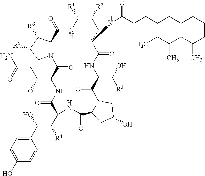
C1=C(O)C=CC(C(C(C2C(=O)NC(C(O)CC(N)=O)C(=O)N3C(C([R6])C([R5])C3)C(=O)NC([R1])C([R2])CC(NC(CCCCCCCCC(CC(CC)C)C)=O)C(=O)NC(C(O)[R3])C(=O)N3C(C(=O)N2)CC(O)C3)[R4])O)=C1
